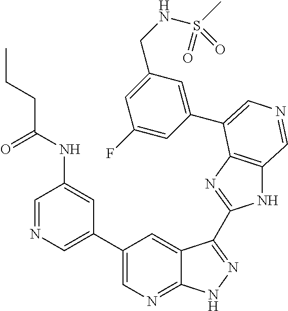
C1(C2=CN=CC(NC(CCC)=O)=C2)=CN=C2C(=C1)C(C1=NC3=C(N1)C=NC=C3C1=CC(CNS(C)(=O)=O)=CC(F)=C1)=NN2
